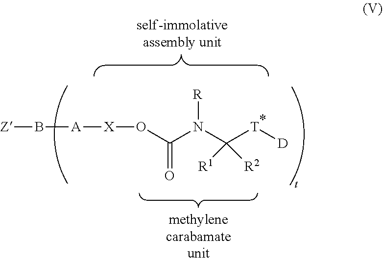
[R]N(C([T][D])([R2])[R1])C(O[X][A]B[Z])=O
